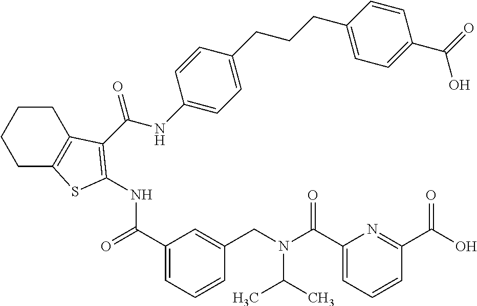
C1(C(=O)NC2=C(C(=O)NC3=CC=C(CCCC4=CC=C(C(O)=O)C=C4)C=C3)C3=C(CCCC3)S2)=CC=CC(CN(C(C2=CC=CC(C(=O)O)=N2)=O)C(C)C)=C1
